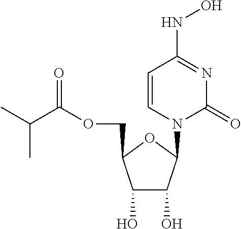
C1(O)C(O)C(N2C(=O)N=C(NO)C=C2)OC1COC(C(C)C)=O
